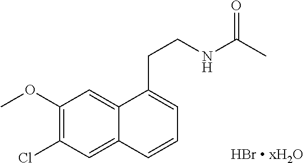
C1(OC)=C(Cl)C=C2C(=C1)C(CCNC(C)=O)=CC=C2.[HBr  xH2O]
